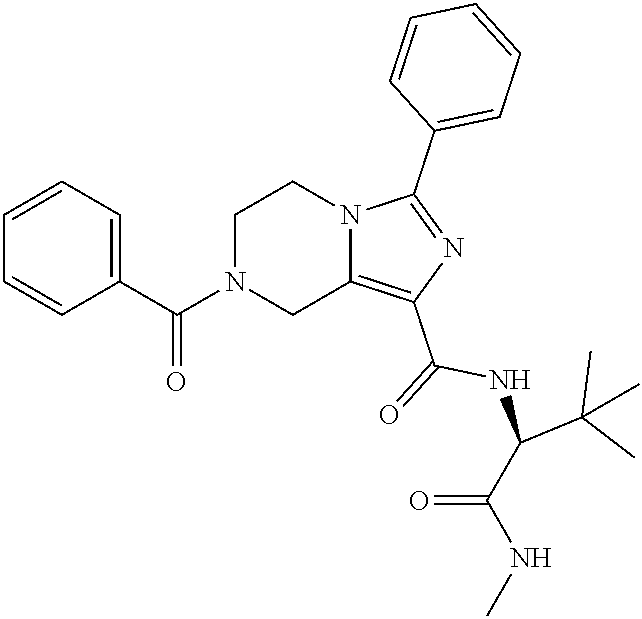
C1N(C(=O)C2=CC=CC=C2)CC2=C(C(=O)NC(C(NC)=O)C(C)(C)C)N=C(C3=CC=CC=C3)N2C1
